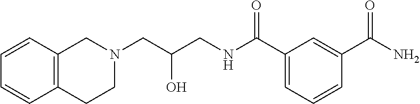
C1(C(NCC(CN2CC3=C(CC2)C=CC=C3)O)=O)=CC=CC(C(N)=O)=C1
